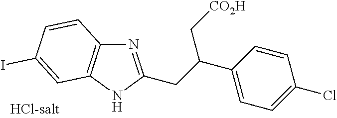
N1=C(CC(C[CO2H])C2=CC=C(Cl)C=C2)NC2=C1C=CC(I)=C2
